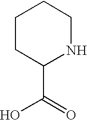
C1CC(C(=O)O)NCC1
